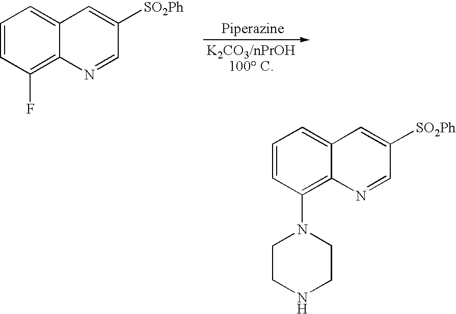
C1=CC(F)=C2C(=C1)C=C([SO2Ph])C=N2.C1=CC(N2CCNCC2)=C2C(=C1)C=C([SO2Ph])C=N2
